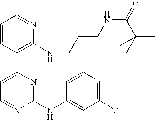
C1=CC(C2=CC=NC(NC3=CC(Cl)=CC=C3)=N2)=C(NCCCNC(=O)C(C)(C)C)N=C1
